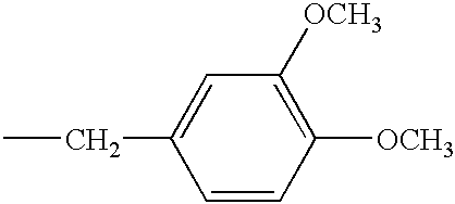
CCC1=CC([OCH3])=C([OCH3])C=C1
